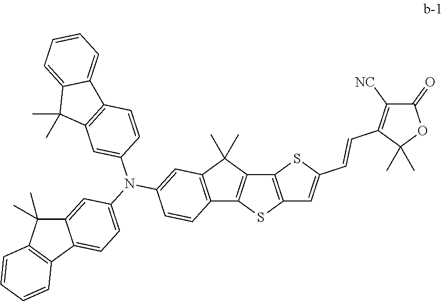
C12=C(SC3=C1SC(C=CC1=C([NC])C(=O)OC1(C)C)=C3)C1=C(C2(C)C)C=C(N(C2=CC=C3C(=C2)C(C)(C)C2=C3C=CC=C2)C2=CC3=C(C=C2)C2=CC=CC=C2C3(C)C)C=C1
